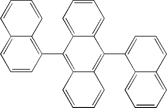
C1=C2C(=CC=C1)C(C1=CC=CC3=CC=CC=C13)=C1C(=C2C2=C3C(=CC=C2)C=CC=C3)C=CC=C1
